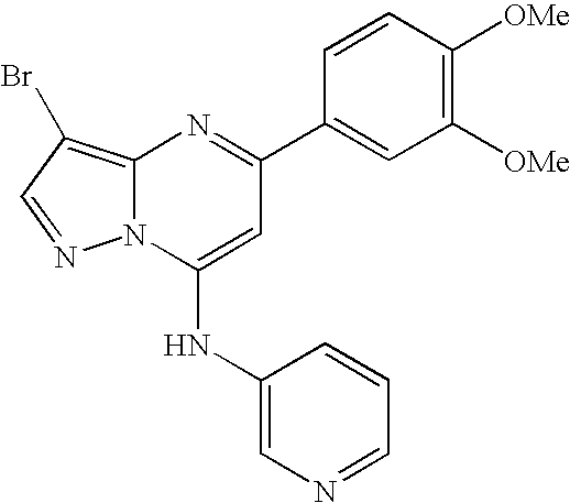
C12=C(Br)C=NN1C(NC1=CN=CC=C1)=CC(C1=CC([OMe])=C([OMe])C=C1)=N2
